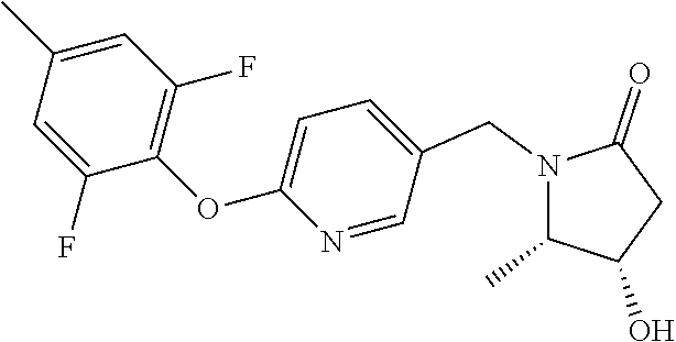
N1(CC2=CC=C(OC3=C(F)C=C(C)C=C3F)N=C2)C(C)C(O)CC1=O
